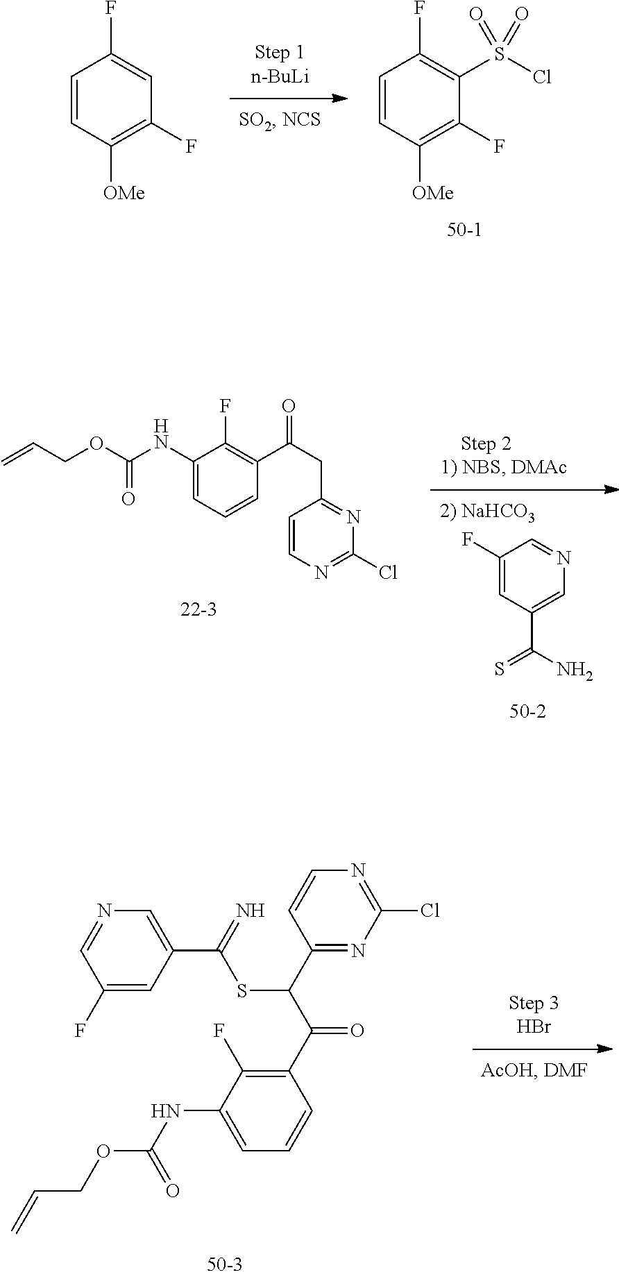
C(C1=C(F)C(NC(=O)OCC=C)=CC=C1)(C(C1=NC(Cl)=NC=C1)SC(C1=CN=CC(F)=C1)=N)=O.C1=CC(F)=CC(F)=C1[OMe].C1=CC(F)=C(S(Cl)(=O)=O)C(F)=C1[OMe].C1=C(F)C=NC=C1C(N)=S.C1(NC(=O)OCC=C)=CC=CC(C(=O)CC2=NC(Cl)=NC=C2)=C1F
